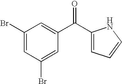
C1(Br)=CC(Br)=CC(C(C2=CC=CN2)=O)=C1
